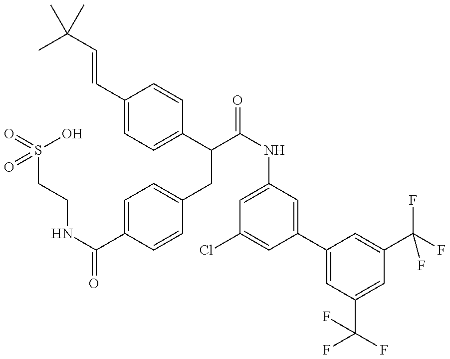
O=S(CCNC(C1=CC=C(CC(C2=CC=C(C=CC(C)(C)C)C=C2)C(=O)NC2=CC(Cl)=CC(C3=CC(C(F)(F)F)=CC(C(F)(F)F)=C3)=C2)C=C1)=O)(O)=O
